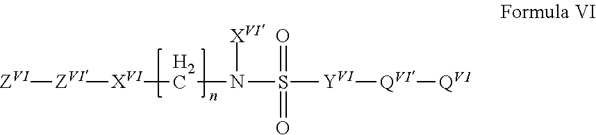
[XVI](CN(S([Y][QVI][QV1])(=O)=O)[XVI])[ZVI][ZVI]
